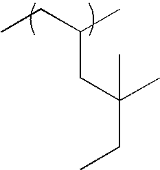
CCC(C)CC(CC)(C)C
